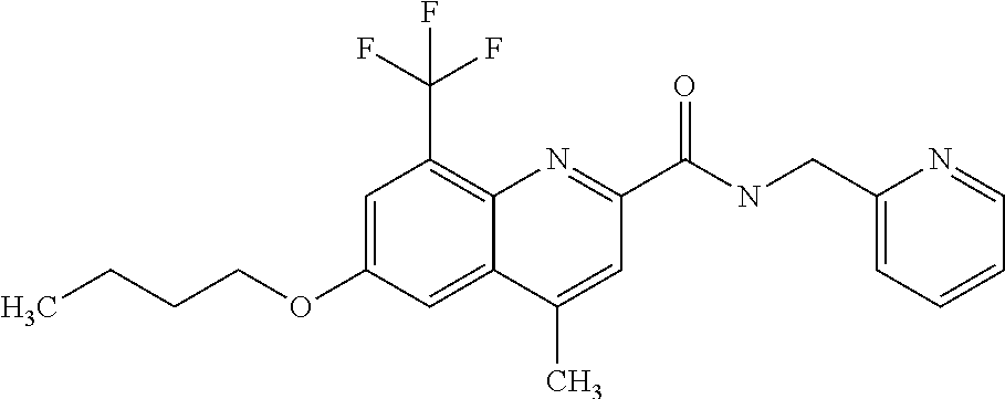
C1(C)=CC(C(=O)NCC2=CC=CC=N2)=NC2=C(C(F)(F)F)C=C(OCCCC)C=C12
